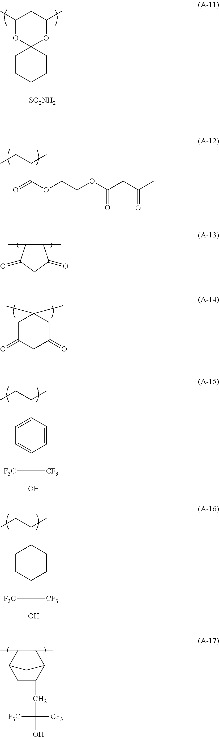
C1(C)OC2(OC(C)C1)CCC([SO2NH2])CC2.C(C(OCCOC(CC(C)=O)=O)=O)(CC)(C)C.C1C(=O)CC(=O)CC1(C)C.C(C1=CC=C(C([CF3])([F3C])O)C=C1)(CC)C.C(C1CCC(C([CF3])([F3C])O)CC1)(CC)C.C1(C)C(C)C(=O)CC1=O.C1C(CC([CF3])([F3C])O)C2C(C)C(C)C1C2
